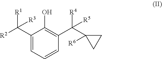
C1(C([R2])([R1])[R3])=CC=CC(C([R4])(C2([R6])CC2)[R5])=C1O
